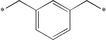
C1(C*)=CC=CC(C*)=C1
